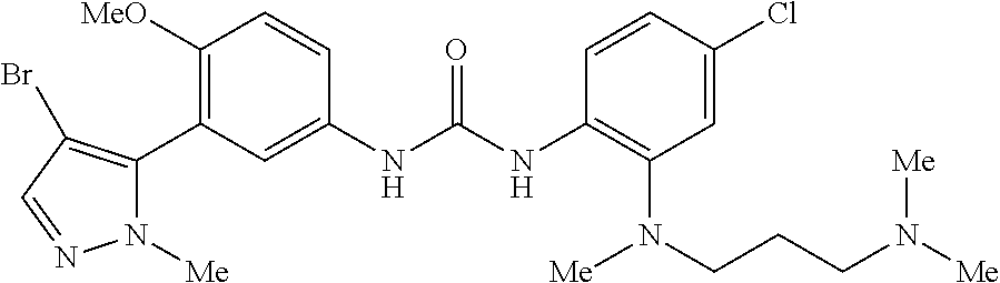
C1([MeO])=C(C2=C(Br)C=NN2[Me])C=C(NC(NC2=C(N(CCCN([Me])[Me])[Me])C=C(Cl)C=C2)=O)C=C1
